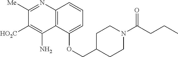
C1([Me])=NC2=C(C(N)=C1[HO2C])C(OCC1CCN(C(CCC)=O)CC1)=CC=C2
